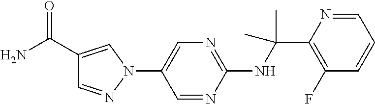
C1(NC(C2=C(F)C=CC=N2)(C)C)=NC=C(N2C=C(C(N)=O)C=N2)C=N1
